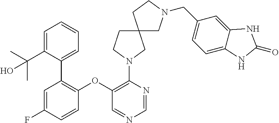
C1(OC2=C(N3CC4(CC3)CN(CC3=CC=C5C(=C3)NC(=O)N5)CC4)N=CN=C2)=C(C2=CC=CC=C2C(O)(C)C)C=C(F)C=C1
